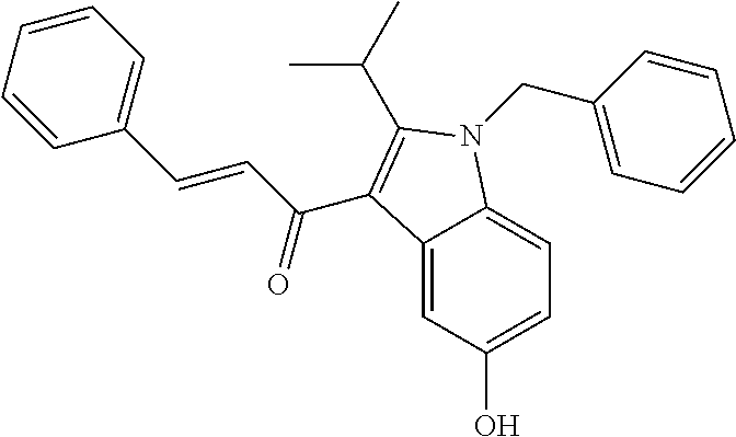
C1=CC=CC(C=CC(C2=C(C(C)C)N(CC3=CC=CC=C3)C3=CC=C(O)C=C32)=O)=C1
